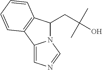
C(C(O)(C)C)C1N2C(=CN=C2)C2=C1C=CC=C2
